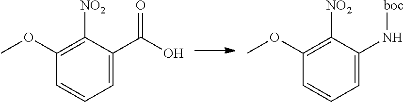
C1=C(C(O)=O)C([NO2])=C(OC)C=C1.C1=C(N[boc])C([NO2])=C(OC)C=C1
